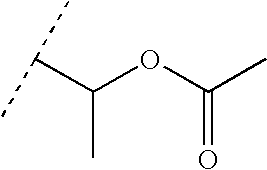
C(C(C)C)(OC(C)=O)C
